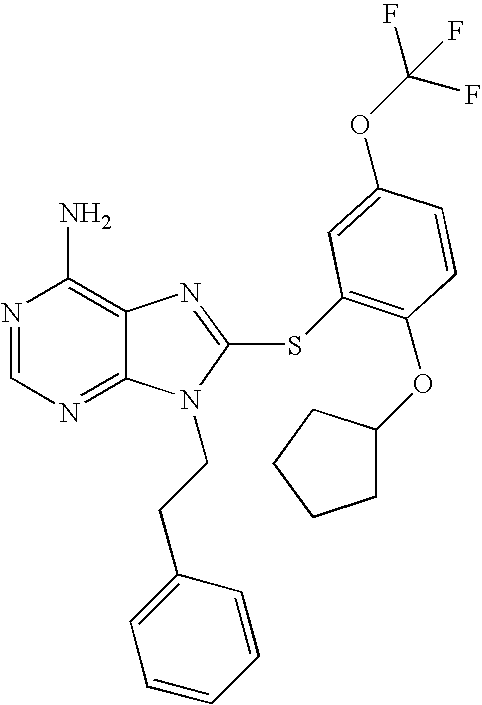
N1=CN=C2C(=C1N)N=C(SC1=C(OC3CCCC3)C=CC(OC(F)(F)F)=C1)N2CCC1=CC=CC=C1
